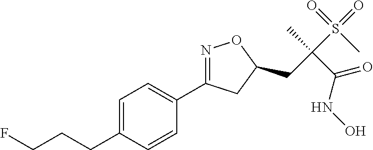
C1=C(CCCF)C=CC(C2=NOC(CC(S(=O)(=O)C)(C)C(=O)NO)C2)=C1
